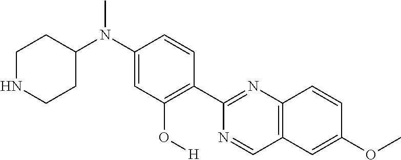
C1NCCC(N(C2=CC(O[H])=C(C3=NC4=C(C=N3)C=C(OC)C=C4)C=C2)C)C1
